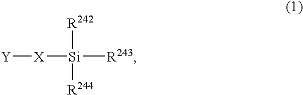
[R242][Si]([R244])([R243])[X][Y]
